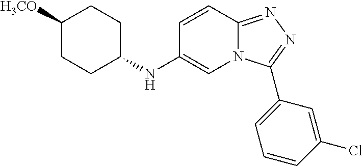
C1([H3CO])CCC(NC2=CN3C(=NN=C3C3=CC=CC(Cl)=C3)C=C2)CC1
